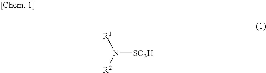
[R1]N([R2])[SO3H]
